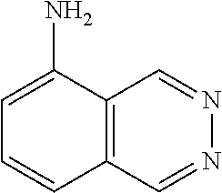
C1=C(N)C2=C(C=C1)C=NN=C2
